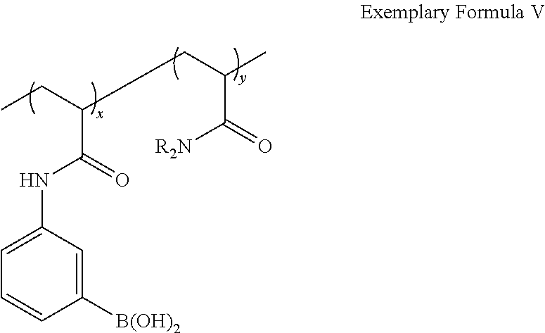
C1([B(OH)2])=CC(NC(C(CC)CC(C)C(=O)[R2N])=O)=CC=C1
